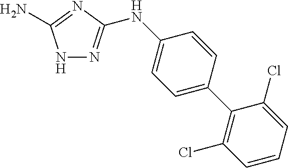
N1N=C(NC2=CC=C(C3=C(Cl)C=CC=C3Cl)C=C2)N=C1N
